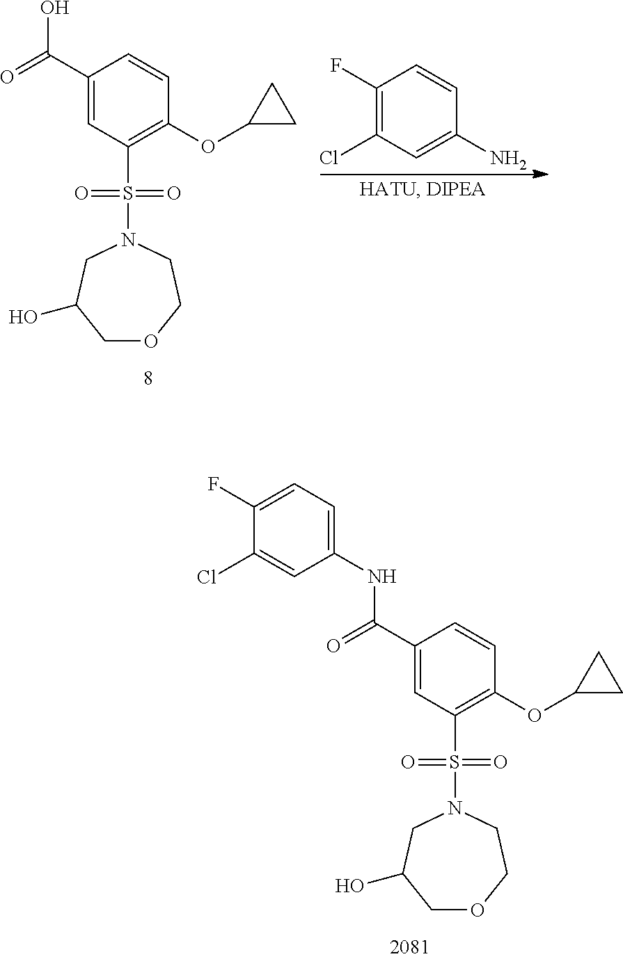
C1(F)=C(Cl)C=C(N)C=C1.C1(C(=O)O)=CC(S(=O)(=O)N2CC(O)COCC2)=C(OC2CC2)C=C1.C1(C(=O)NC2=CC=C(F)C(Cl)=C2)=CC(S(N2CC(O)COCC2)(=O)=O)=C(OC2CC2)C=C1
